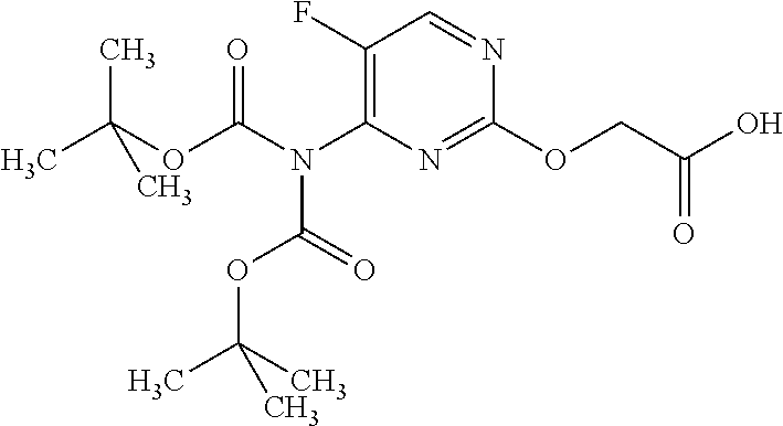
C1(F)=C(N(C(OC(C)(C)C)=O)C(OC(C)(C)C)=O)N=C(OCC(O)=O)N=C1
